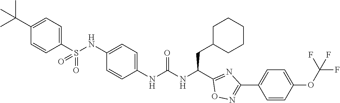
C1(S(NC2=CC=C(NC(NC(C3=NC(C4=CC=C(OC(F)(F)F)C=C4)=NO3)CC3CCCCC3)=O)C=C2)(=O)=O)=CC=C(C(C)(C)C)C=C1
